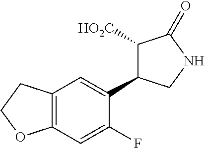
C1([HO2C])C(C2=CC3=C(C=C2F)OCC3)CNC1=O
